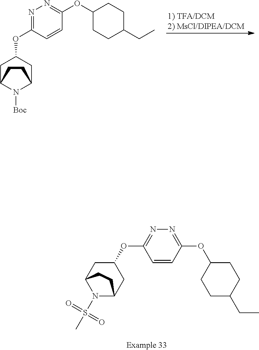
C1C2N([Boc])C(CC1OC1=NN=C(OC3CCC(CC)CC3)C=C1)CC2.C1=CC(OC2CCC(CC)CC2)=NN=C1OC1CC2N(S(=O)(C)=O)C(C1)CC2
